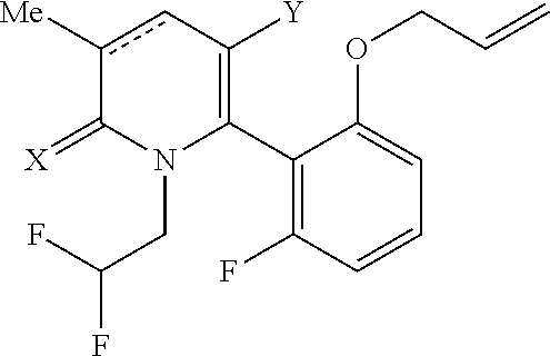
C1(C2=C([Y])cc([Me])C(=[X])N2CC(F)F)=C(F)C=CC=C1OCC=C
